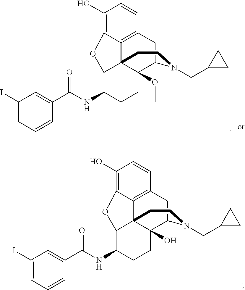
C1(O)=C2C3=C(C=C1)CC1C4(O)C3(C(C(NC(C3=CC(I)=CC=C3)=O)CC4)O2)CCN1CC1CC1.C1(O)=C2C3=C(C=C1)CC1C4(OC)C3(C(C(NC(C3=CC(I)=CC=C3)=O)CC4)O2)CCN1CC1CC1
